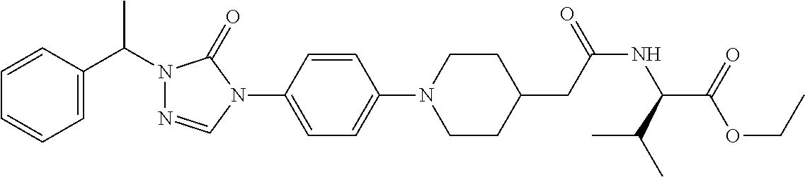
C1=C(C(N2N=CN(C3=CC=C(N4CCC(CC(NC(C(=O)OCC)C(C)C)=O)CC4)C=C3)C2=O)C)C=CC=C1
